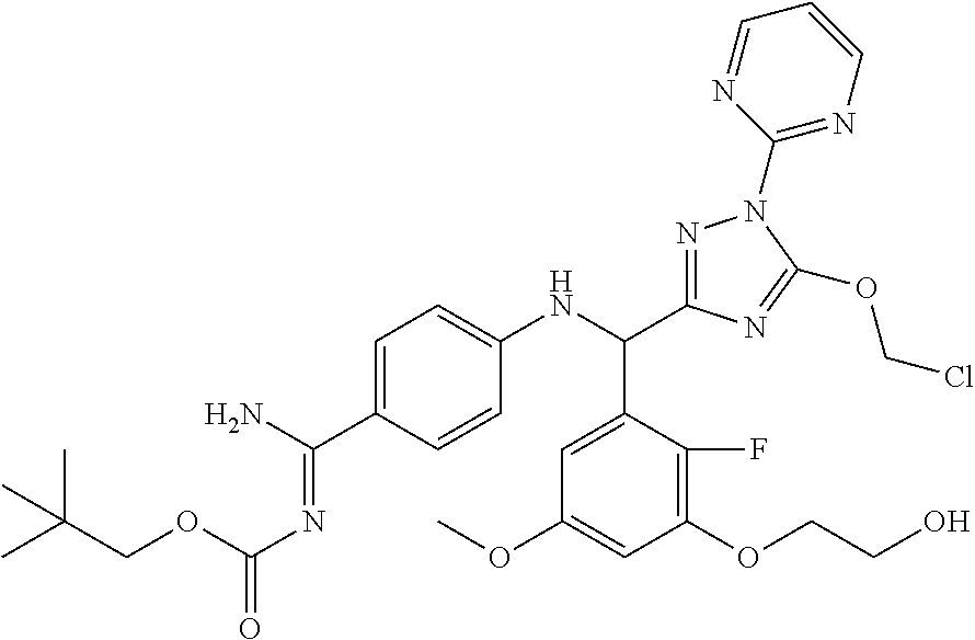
C(C1=CC=C(NC(C2=CC(OC)=CC(OCCO)=C2F)C2=NN(C3=NC=CC=N3)C(OCCl)=N2)C=C1)(N)=NC(OCC(C)(C)C)=O
